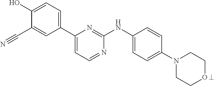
C1(C2=CC=NC(NC3=CC=C(N4CCOCC4)C=C3)=N2)=CC=C(O)C(C#N)=C1
